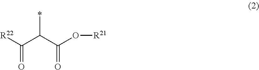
[R22]C(C(C(O[R21])=O)*)=O
